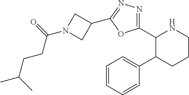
C1(C2=NN=C(C3CN(C(CCC(C)C)=O)C3)O2)C(C2=CC=CC=C2)CCCN1
